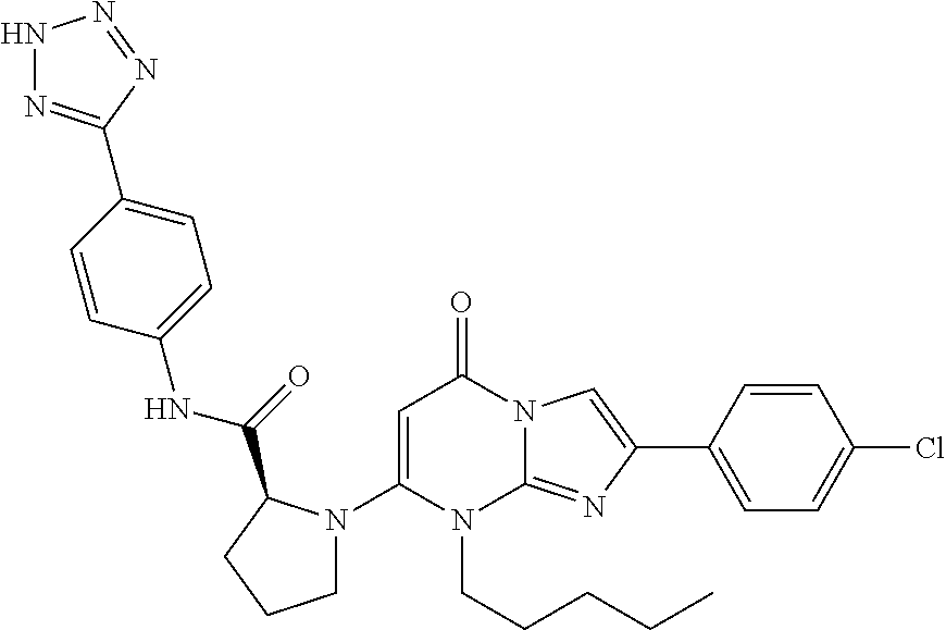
C1(N2CCCC2C(=O)NC2=CC=C(C3=NNN=N3)C=C2)=CC(=O)N2C(=NC(C3=CC=C(Cl)C=C3)=C2)N1CCCCC
